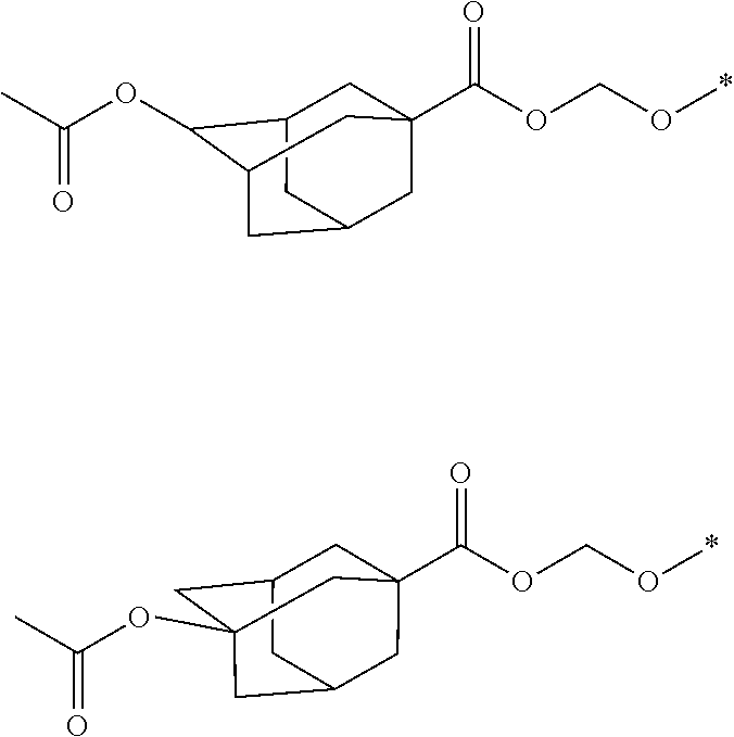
C1C2C(OC(C)=O)C3CC(CC1(C(OCO*)=O)C3)C2.C1C2CC3(OC(C)=O)CC(CC1(C(OCO*)=O)C3)C2
